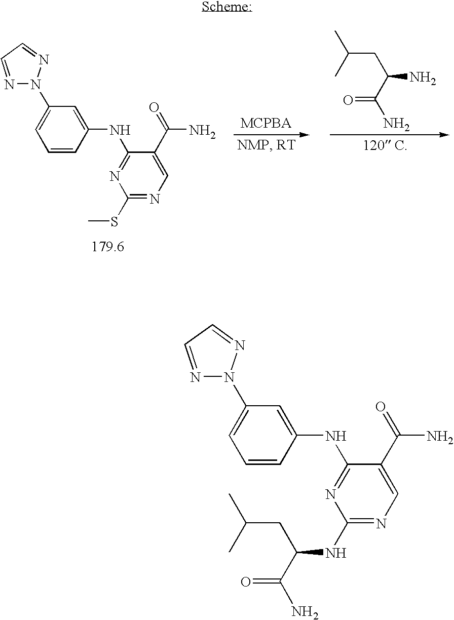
N1=C(NC2=CC(N3N=CC=N3)=CC=C2)C(C(=O)N)=CN=C1SC.[179.6].NC(CC(C)C)C(=O)N.[120 C].N1=C(NC2=CC(N3N=CC=N3)=CC=C2)C(C(=O)N)=CN=C1NC(CC(C)C)C(=O)N
